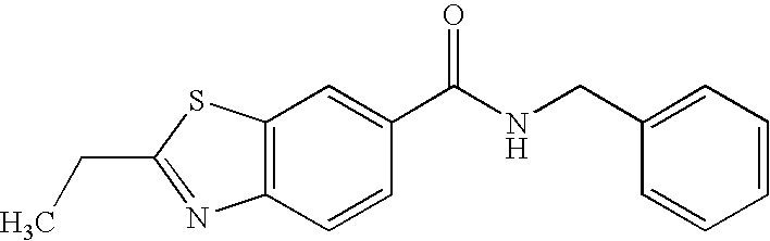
C12=C(C=C(C(NCC3=CC=CC=C3)=O)C=C1)SC(CC)=N2
